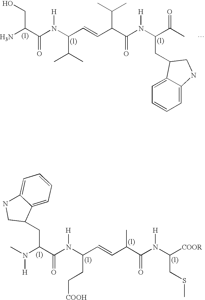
NC(C(N(C(C=CC(C(N(C(C(C)=O)CC1C2=CC=CC=C2NC1)[H])=O)C(C)C)C(C)C)[H])=O)CO.CN(C(C(N(C(C=CC(C(N(C([COOR])CSC)[H])=O)C)CC[COOH])[H])=O)CC1C2=CC=CC=C2NC1)[H]
